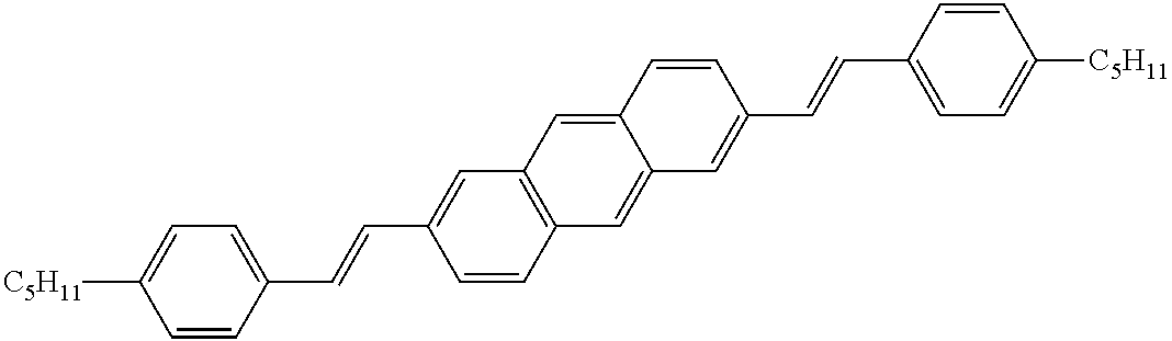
C1=CC(C=CC2=CC3=C(C=C2)C=C2C(=C3)C=CC(C=CC3=CC=C([C5H11])C=C3)=C2)=CC=C1[C5H11]
